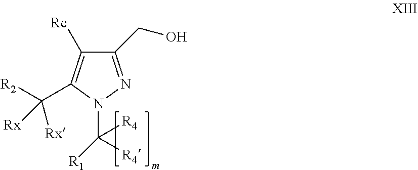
C1(CO)=NN(C([R4])([R4])[R1])C(C([R2])([Rx])[Rx])=C1[Rc]
